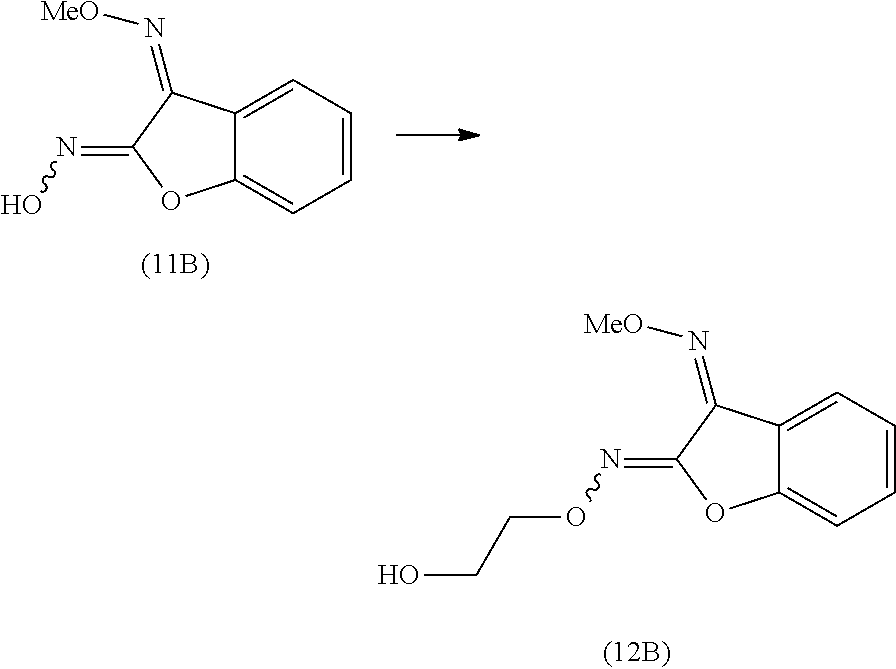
C12=CC=CC=C1C(=N[MeO])C(=NO)O2.C12=CC=CC=C1C(=N[MeO])C(=NOCCO)O2
